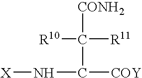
[CONH2]C([R10])([R11])C([COY])N[X]
